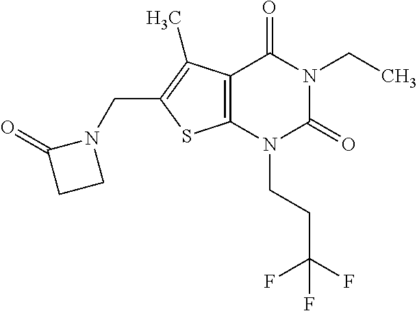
C12=C(N(CCC(F)(F)F)C(=O)N(CC)C1=O)SC(CN1C(=O)CC1)=C2C
